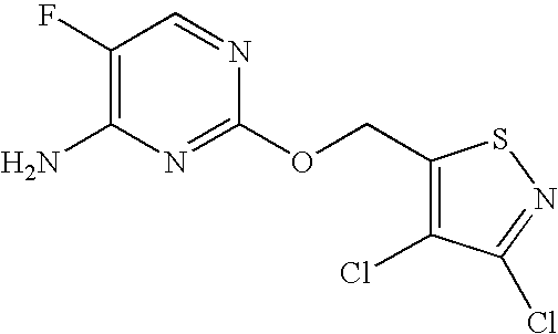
C1(F)=C(N)N=C(OCC2=C(Cl)C(Cl)=NS2)N=C1
